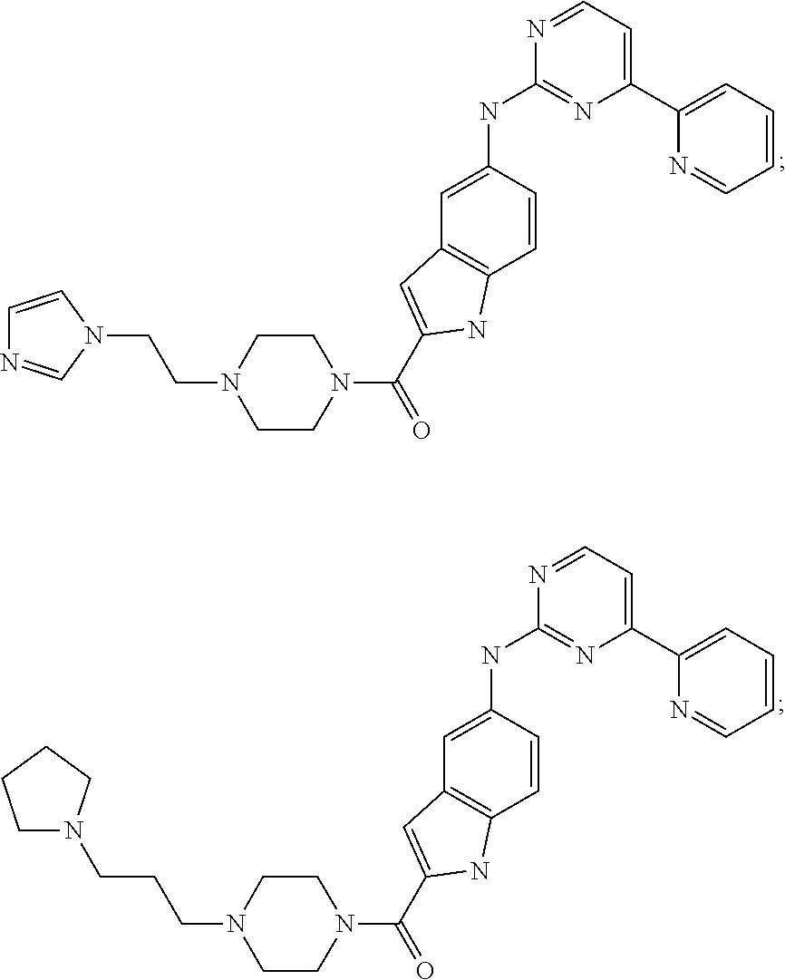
C1(C2=CC=CC=N2)=CC=NC(NC2=CC3=C(C=C2)NC(C(N2CCN(CCN4C=CN=C4)CC2)=O)=C3)=N1.C1(C2=CC=CC=N2)=CC=NC(NC2=CC3=C(C=C2)NC(C(N2CCN(CCCN4CCCC4)CC2)=O)=C3)=N1
